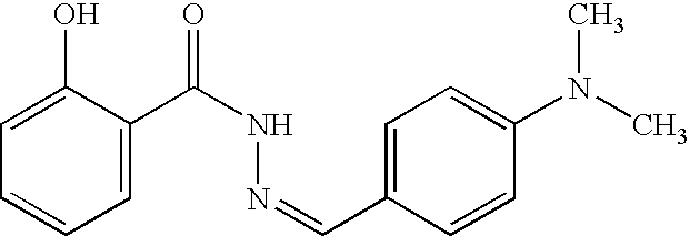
C1(O)=CC=CC=C1C(NN=CC1=CC=C(N(C)C)C=C1)=O
